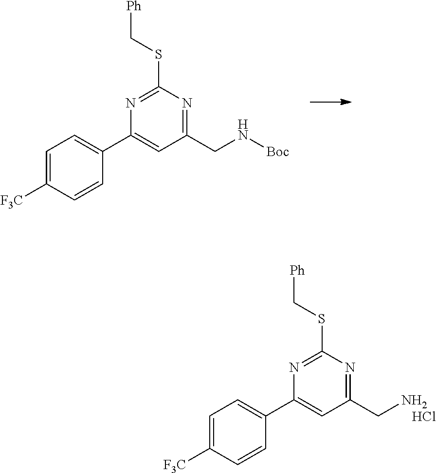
C1(C2=CC(CN[Boc])=NC(SC[Ph])=N2)=CC=C([F3C])C=C1.C1(C2=CC(CN)=NC(SC[Ph])=N2)=CC=C([F3C])C=C1.Cl
